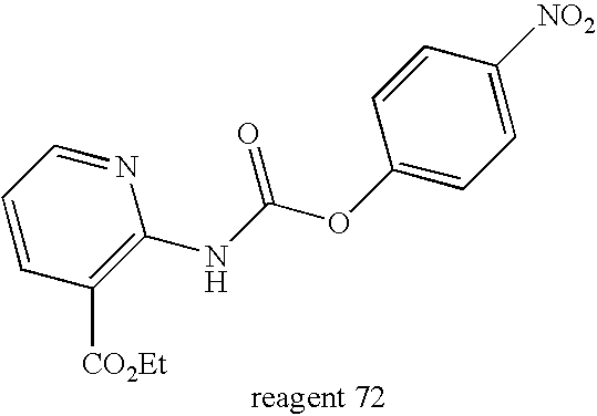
C1(NC(OC2=CC=C([NO2])C=C2)=O)=C([CO2Et])C=CC=N1
